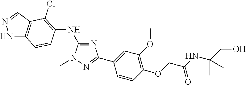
C1(NC2=C(Cl)C3=C(NN=C3)C=C2)=NC(C2=CC(OC)=C(OCC(NC(C)(CO)C)=O)C=C2)=NN1C
